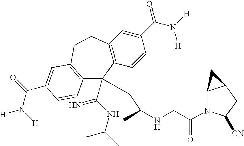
C12=C(C=CC(C(N([H])[H])=O)=C1)C(C(NC(C)C)=N)(CC(NCC(N1C3C(CC1[CN])C3)=O)C)C1=C(CC2)C=C(C(N([H])[H])=O)C=C1
